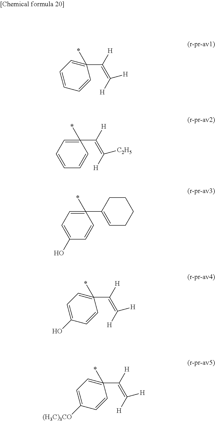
C1(C([H])=C([H])[H])(*)=CC=CC=C1.C1(C([H])=C([H])[C2H5])(*)=CC=CC=C1.C1(C2=CCCCC2)(*)=CC=C(O)C=C1.C1(C([H])=C([H])[H])(*)=CC=C(O)C=C1.C1(C([H])=C([H])[H])(*)=CC=C([(H3C)3CO])C=C1
